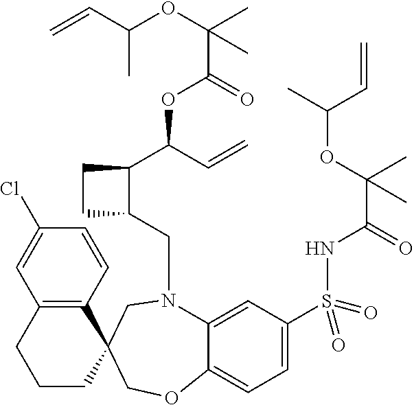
C1(C(C=C)OC(C(OC(C=C)C)(C)C)=O)C(CN2C3=CC(S(NC(C(OC(C)C=C)(C)C)=O)(=O)=O)=CC=C3OCC3(C2)C2=C(CCC3)C=C(Cl)C=C2)CC1
